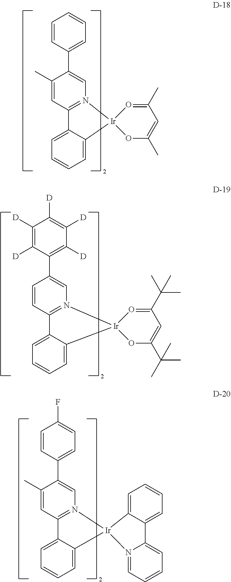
C1([D])=C([D])C(C2=CN3=C(C=C2)C2=CC=CC=C2[Ir]32OC(C(C)(C)C)=CC(C(C)(C)C)=O2)=C([D])C([D])=C1[D].C1=CC(C2=CN3=C(C=C2C)C2=CC=CC=C2[Ir]32OC(C)=CC(C)=O2)=CC=C1.C1=CC(C2=CN3=C(C=C2C)C2=CC=CC=C2[Ir]32C3=CC=CC=C3C3=CC=CC=N23)=CC=C1F
